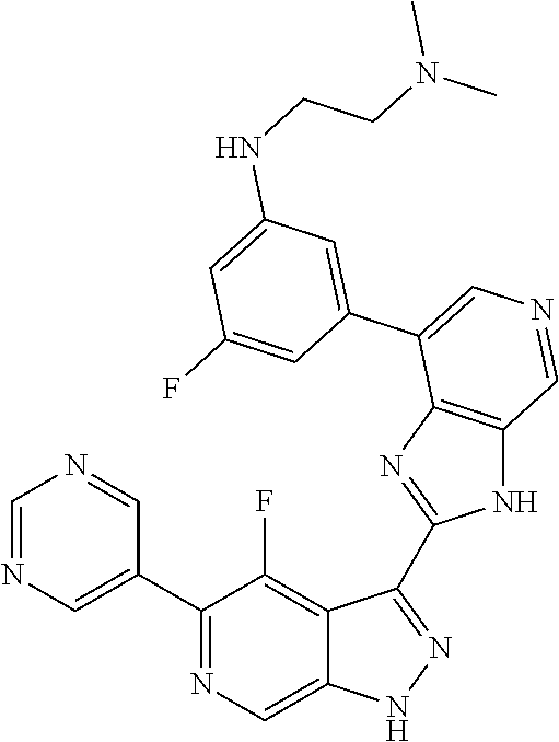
C1(C2=CN=CN=C2)=NC=C2C(=C1F)C(C1=NC3=C(N1)C=NC=C3C1=CC(NCCN(C)C)=CC(F)=C1)=NN2
